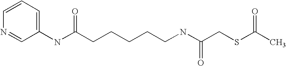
C1=CC=C(NC(CCCCCNC(CSC(C)=O)=O)=O)C=N1
